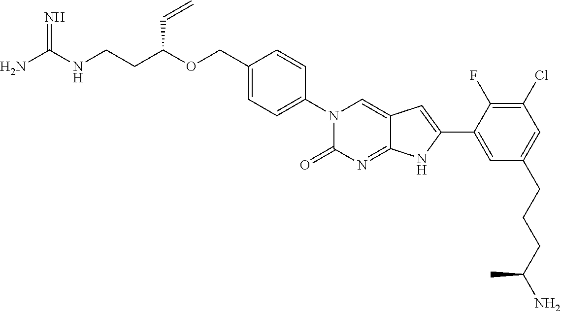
C(C1=CC=C(N2C(=O)N=C3C(=C2)C=C(C2=CC(CCCC(N)C)=CC(Cl)=C2F)N3)C=C1)OC(CCNC(N)=N)C=C
